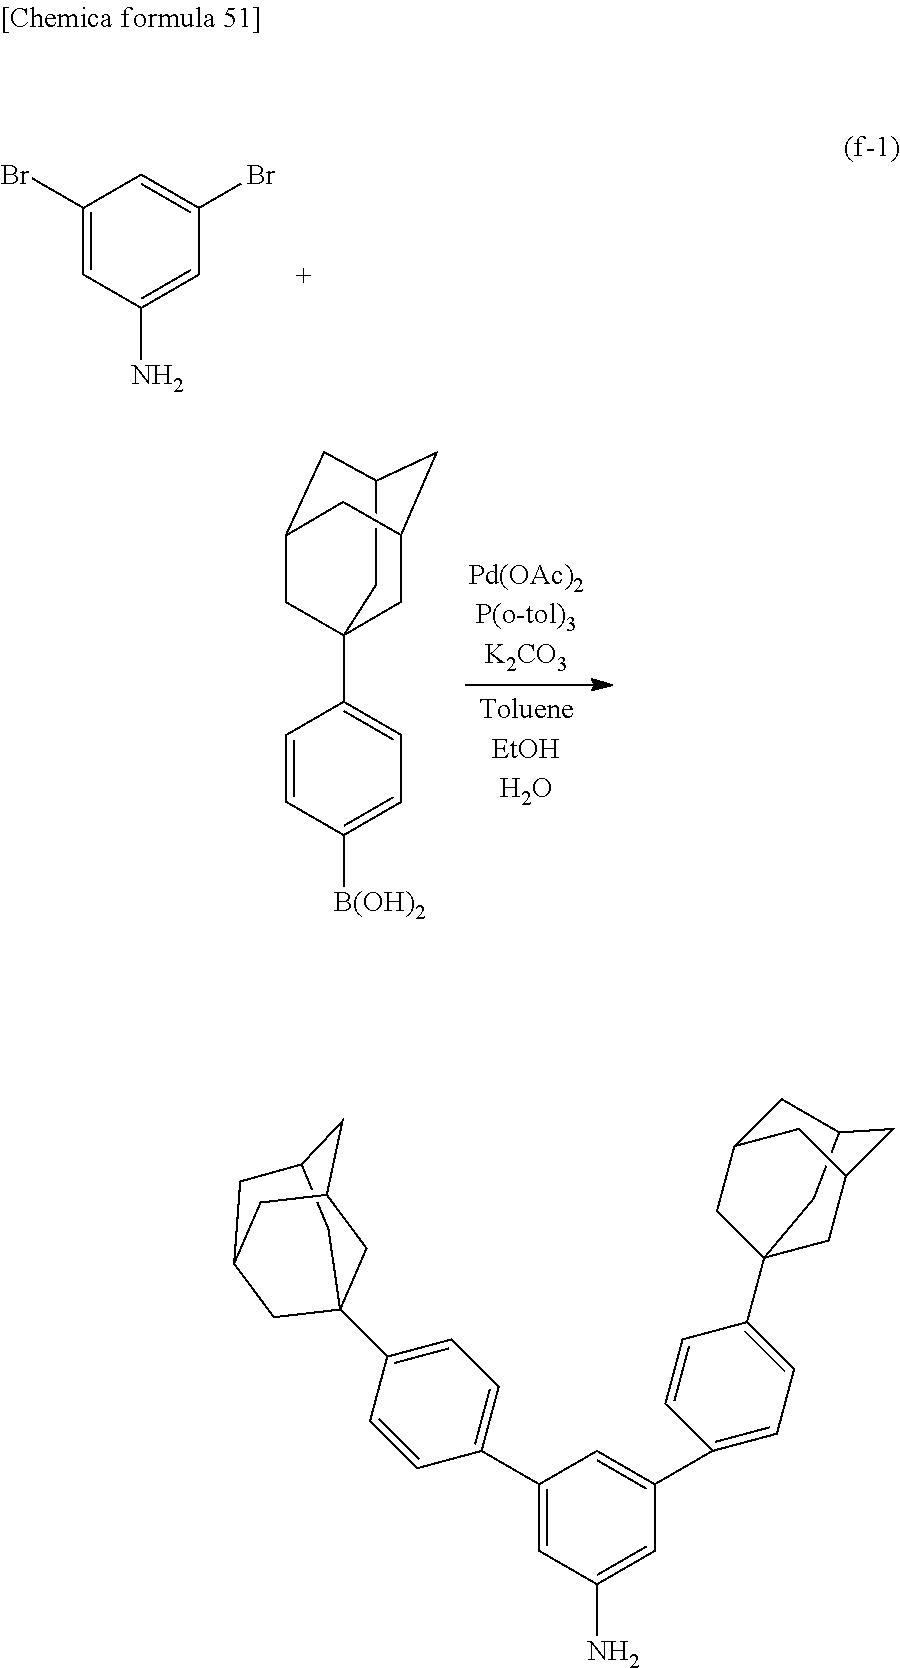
C1=C(N)C=C(Br)C=C1Br.C12CC3(C4=CC=C([B(OH)2])C=C4)CC(C1)CC(C3)C2.C12CC3(C4=CC=C(C5=CC(C6=CC=C(C78CC9CC(CC(C7)C9)C8)C=C6)=CC(N)=C5)C=C4)CC(CC(C3)C1)C2
